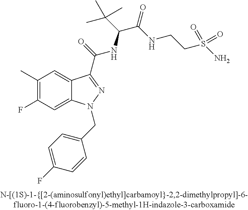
C1(C)=C(F)C=C2C(=C1)C(C(=O)NC(C(C)(C)C)C(=O)NCCS(N)(=O)=O)=NN2CC1=CC=C(F)C=C1
